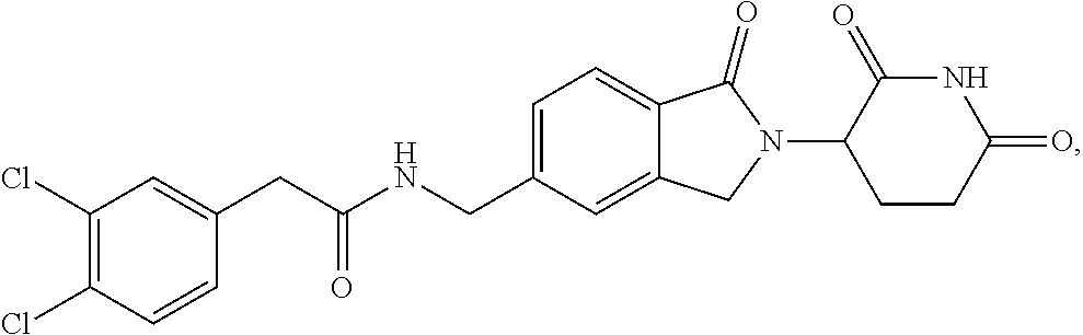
C1=C(CNC(CC2=CC(Cl)=C(Cl)C=C2)=O)C=C2C(=C1)C(=O)N(C1CCC(=O)NC1=O)C2
